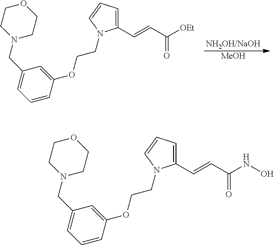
[MeOH].C1=C(C=CC([OEt])=O)N(CCOC2=CC(CN3CCOCC3)=CC=C2)C=C1.C1=C(C=CC(=O)NO)N(CCOC2=CC(CN3CCOCC3)=CC=C2)C=C1
